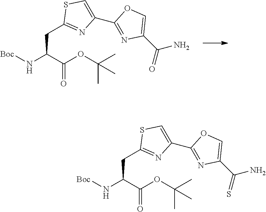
[Boc]NC(C(OC(C)(C)C)=O)CC1=NC(C2=NC(C(=O)N)=CO2)=CS1.[Boc]NC(C(OC(C)(C)C)=O)CC1=NC(C2=NC(C(=S)N)=CO2)=CS1
